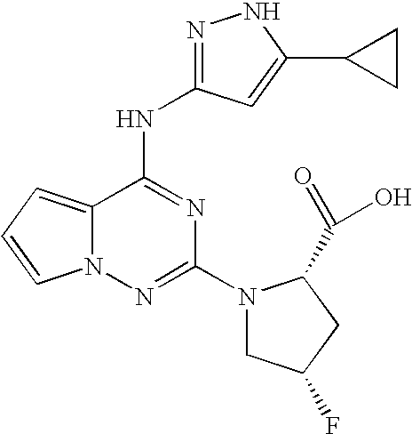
C12=CC=CN1N=C(N1CC(F)CC1C(=O)O)N=C2NC1=NNC(C2CC2)=C1
